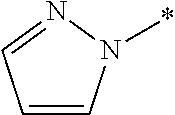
C1=CN(*)N=C1
